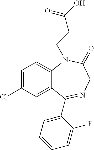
C1=C(Cl)C=C2C(=C1)N(CCC(O)=O)C(=O)CN=C2C1=CC=CC=C1F
